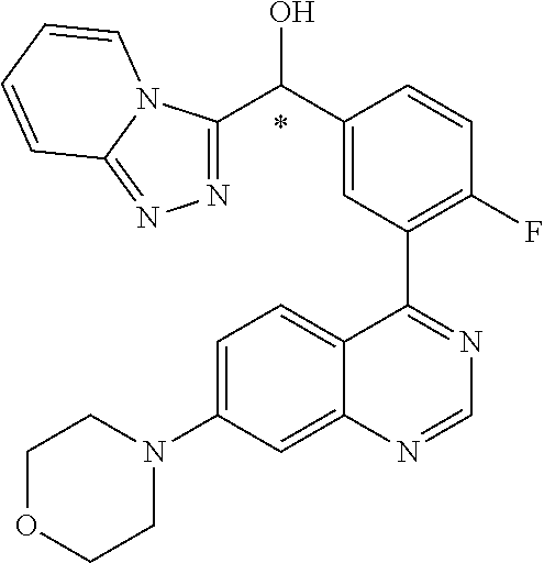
C1=C(N2CCOCC2)C=C2C(=C1)C(C1=C(F)C=CC(C(C3=NN=C4N3C=CC=C4)O)=C1)=NC=N2.*
